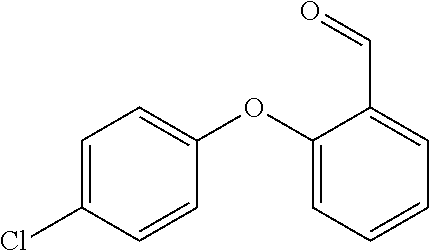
C1=C(Cl)C=CC(OC2=CC=CC=C2C=O)=C1
